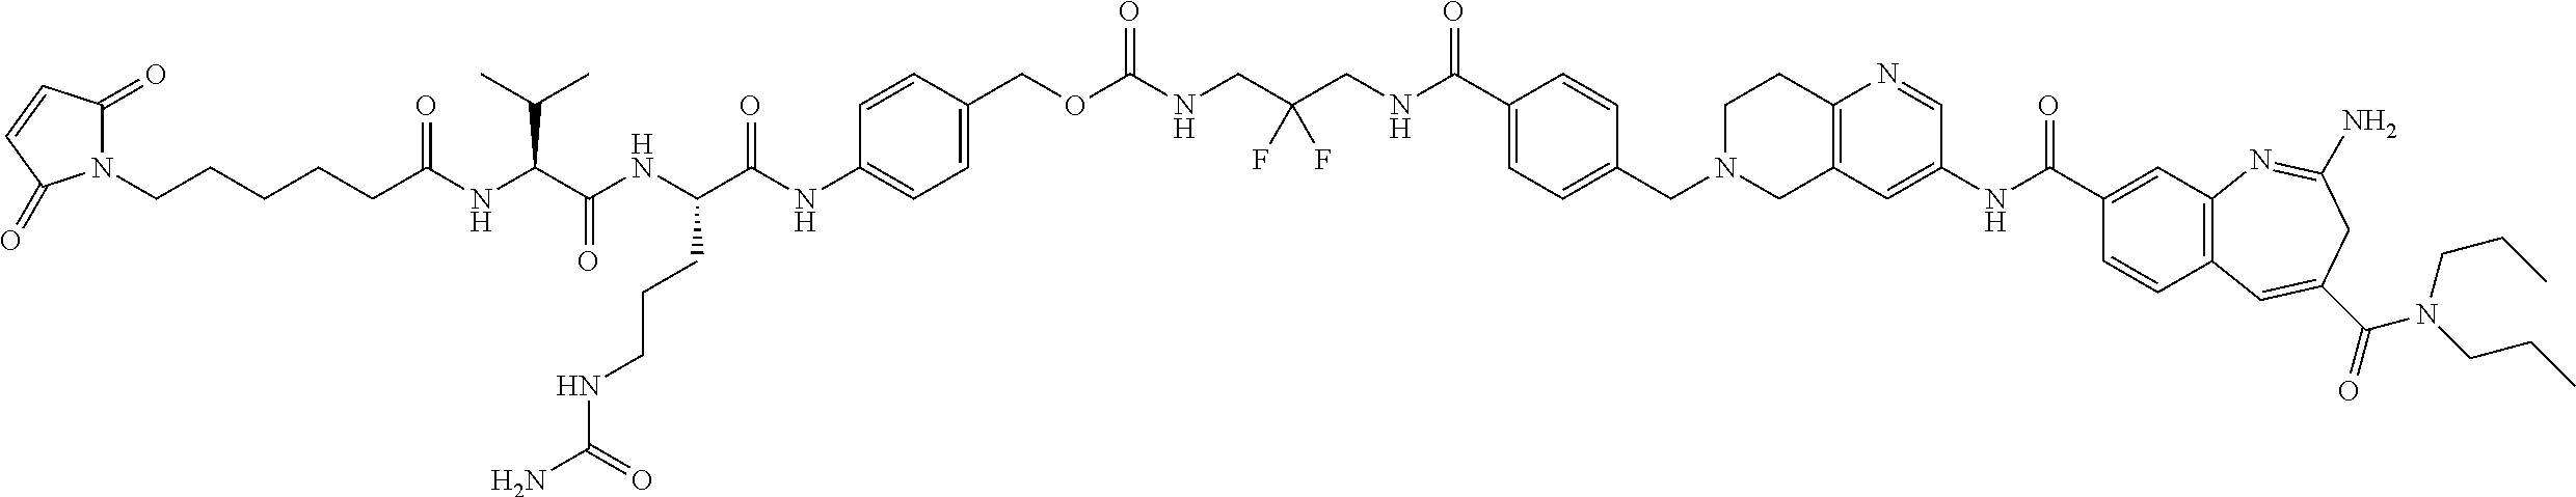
C12=C(N=CC(NC(C3=CC4=C(C=C3)C=C(C(=O)N(CCC)CCC)CC(N)=N4)=O)=C1)CCN(CC1=CC=C(C(NCC(CNC(OCC3=CC=C(NC(C(NC(C(NC(CCCCCN4C(=O)C=CC4=O)=O)C(C)C)=O)CCCNC(N)=O)=O)C=C3)=O)(F)F)=O)C=C1)C2
